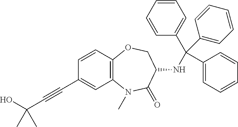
OC(C#CC1=CC2=C(C=C1)OCC(NC(C1=CC=CC=C1)(C1=CC=CC=C1)C1=CC=CC=C1)C(=O)N2C)(C)C
